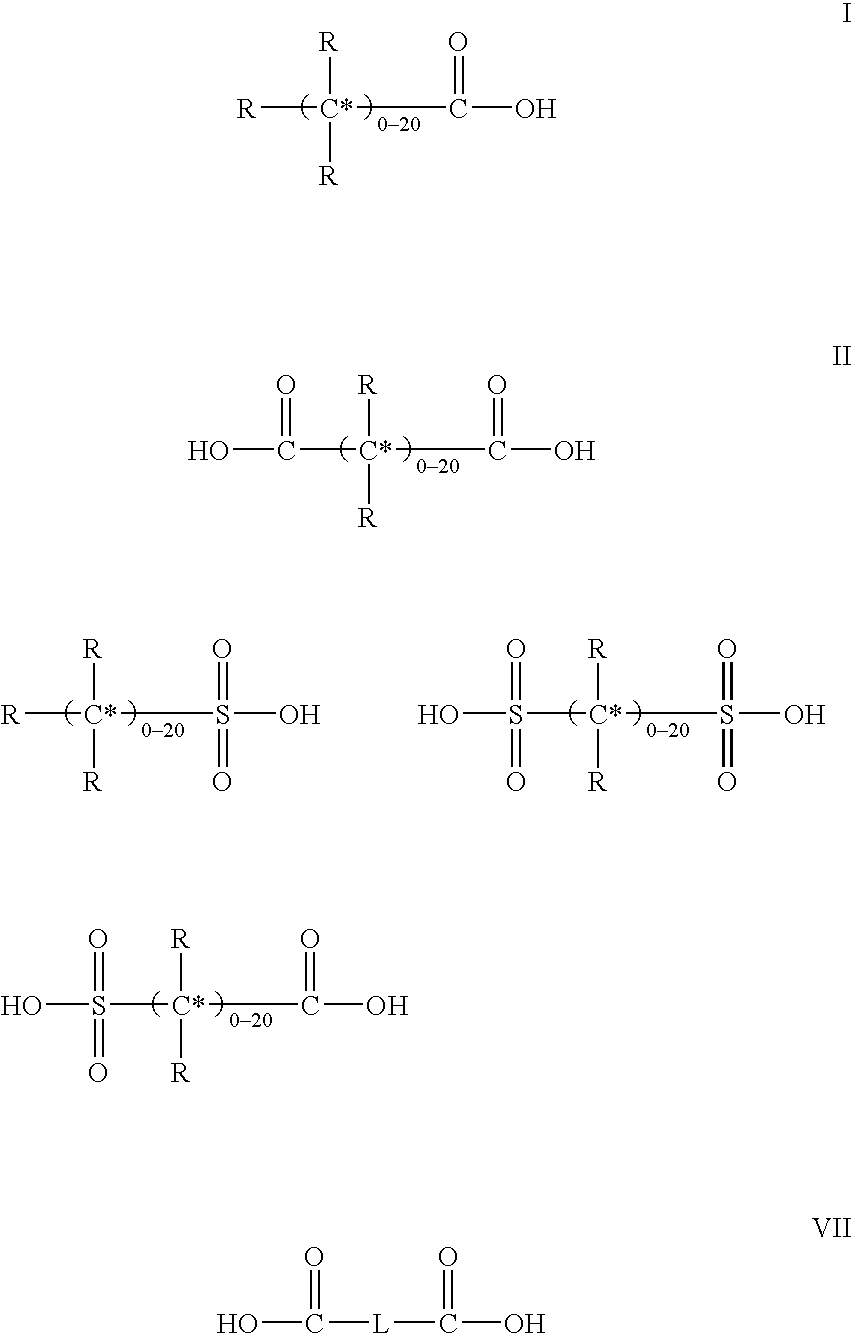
[R][C*](C(O)=O)([R])[R].C([C*](C(O)=O)([R])[R])(O)=O.S([C*](C(O)=O)([R])[R])(O)(=O)=O.[R][C*](S(O)(=O)=O)([R])[R].S([C*](S(O)(=O)=O)([R])[R])(O)(=O)=O.OC([L]C(O)=O)=O
